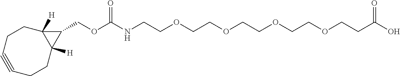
C12([H])C([H])(CCC#CCC1)C2COC(NCCOCCOCCOCCOCCC(O)=O)=O
